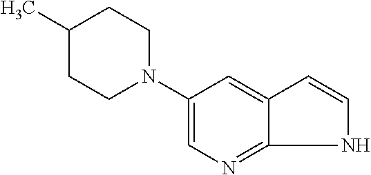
C1(N2CCC(C)CC2)=CN=C2NC=CC2=C1
